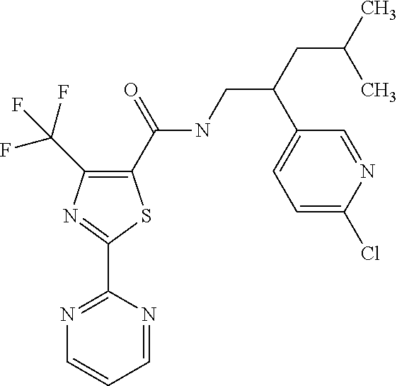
C1(C(NCC(C2=CC=C(Cl)N=C2)CC(C)C)=O)=C(C(F)(F)F)N=C(C2=NC=CC=N2)S1
